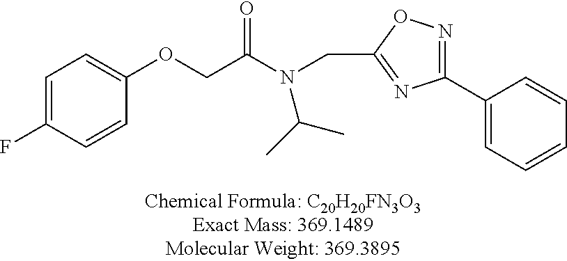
C1=C(F)C=CC(OCC(N(CC2=NC(C3=CC=CC=C3)=NO2)C(C)C)=O)=C1
